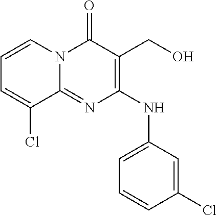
C1=CC(Cl)=CC(NC2=C(CO)C(=O)N3C(=N2)C(Cl)=CC=C3)=C1
